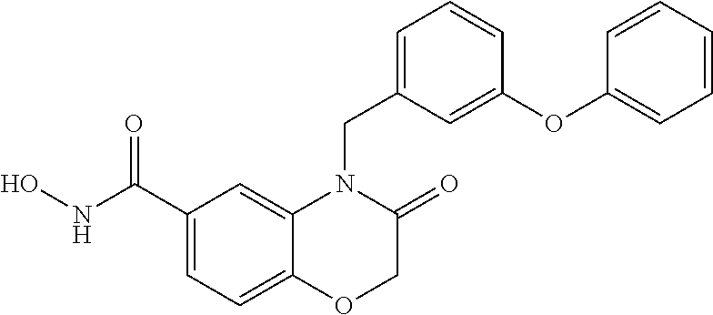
C1(C(NO)=O)=CC=C2C(=C1)N(CC1=CC=CC(OC3=CC=CC=C3)=C1)C(=O)CO2
